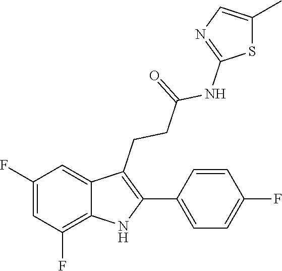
N1=C(NC(CCC2=C(C3=CC=C(F)C=C3)NC3=C(F)C=C(F)C=C23)=O)SC(C)=C1
